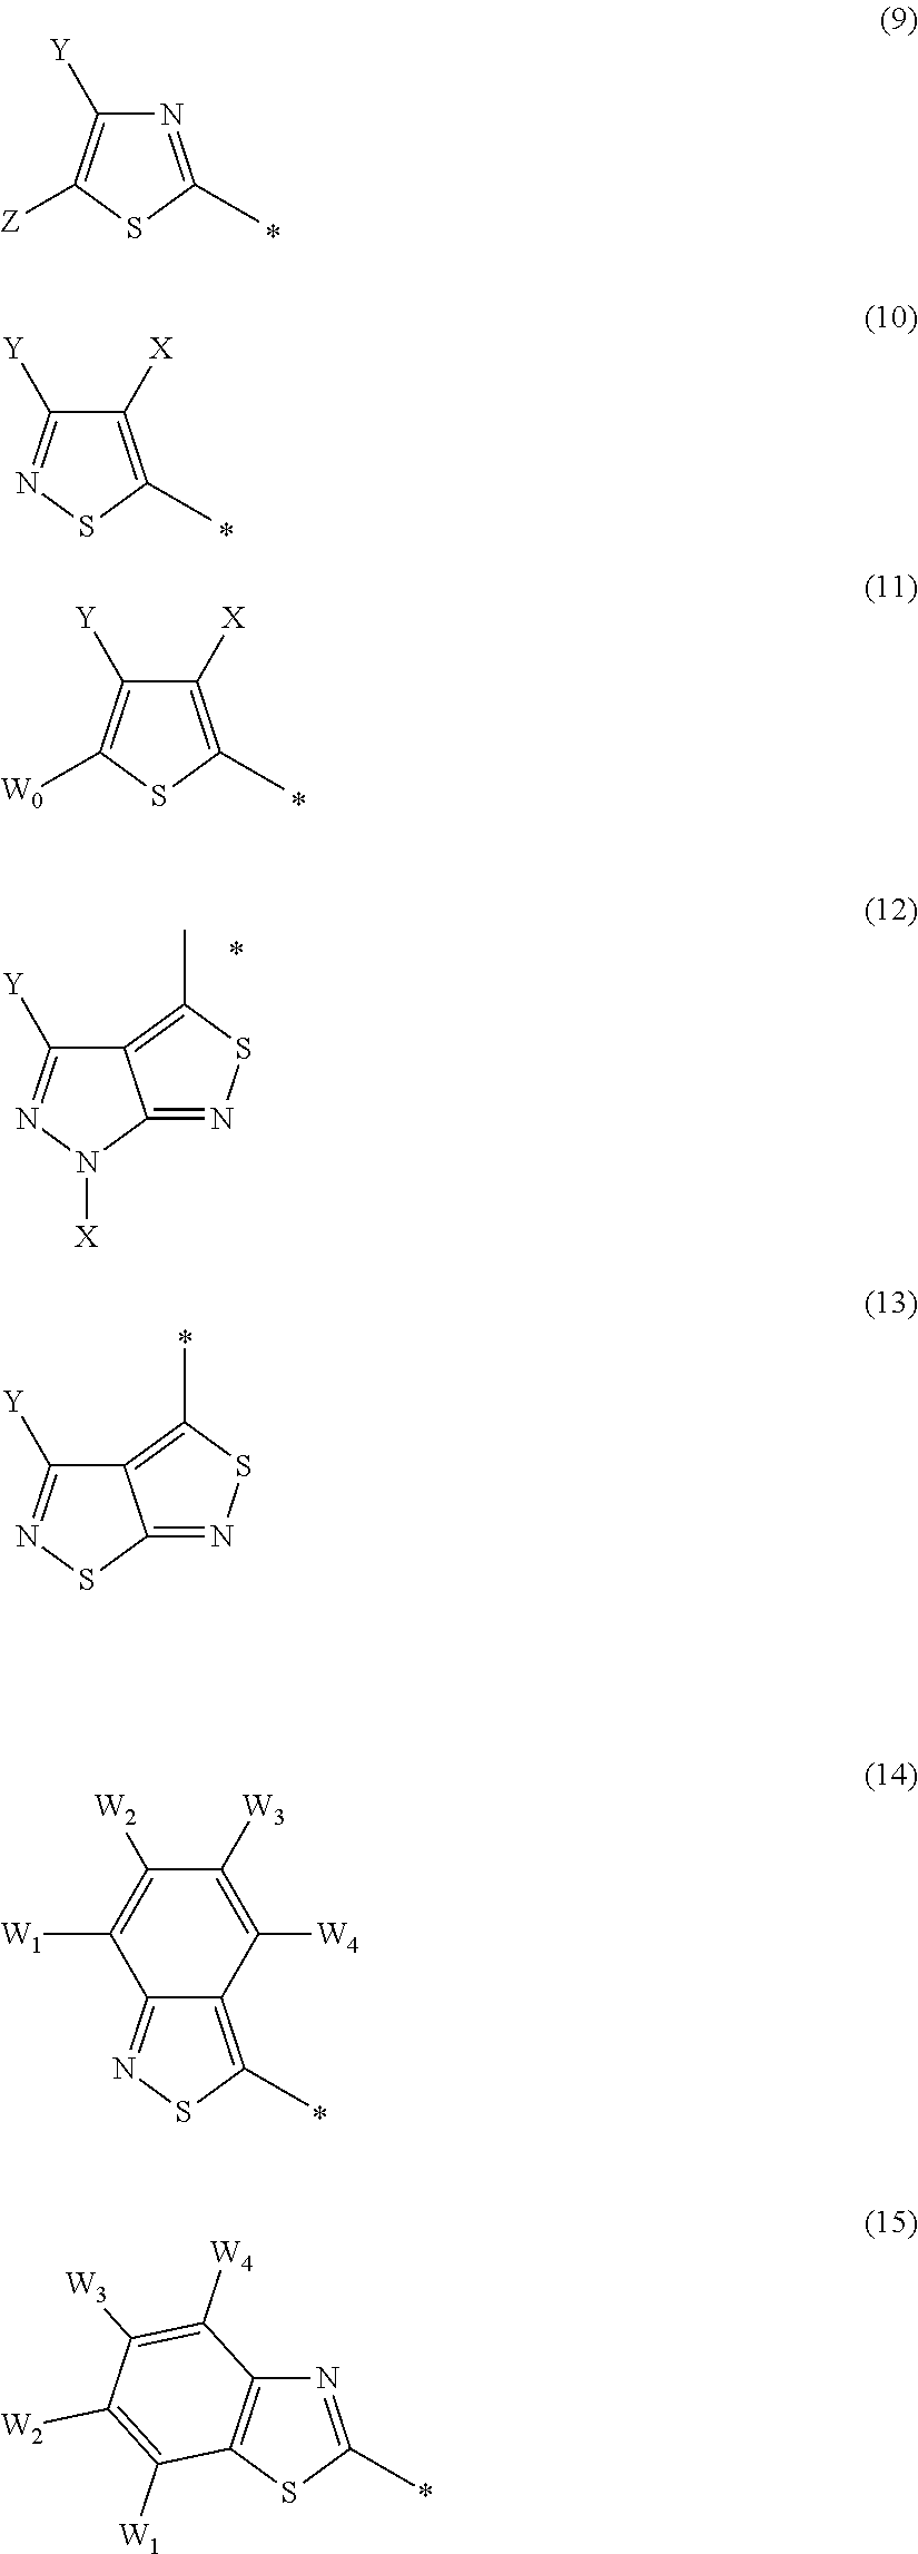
N1=C(C)SC([Z])=C1[Y].C1([X])=C(C)SN=C1[Y].C1([X])=C(C)SC([W0])=C1[Y].C12=C(C)SN=C1N([X])N=C2[Y].C1([W3])=C([W4])C2=C(C)SN=C2C([W1])=C1[W2].N1=C(C)SC2=C1C([W4])=C([W3])C([W2])=C2[W1].C12=C(C)SN=C1SN=C2[Y]
